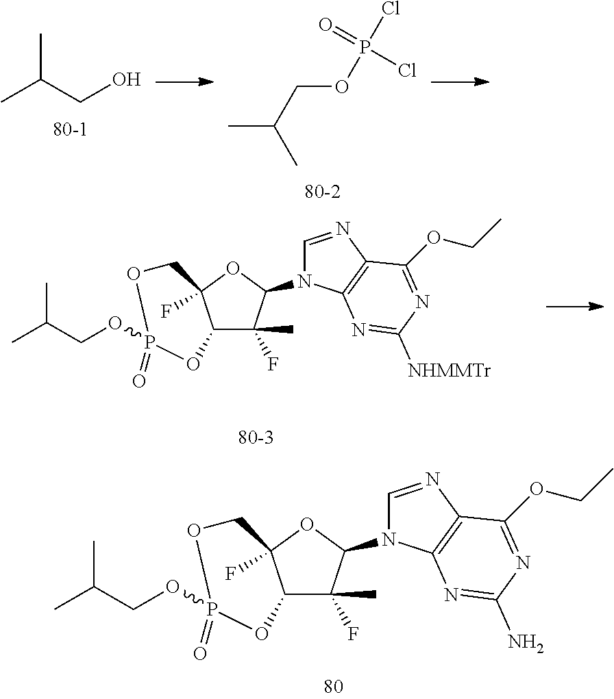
CC(CO)C.C(COP(=O)(Cl)Cl)(C)C.C12C(C)(F)C(N3C=NC4=C3N=C(N)N=C4OCC)OC1(F)COP(=O)(OCC(C)C)O2.C12C(C)(F)C(N3C=NC4=C3N=C([NHMMTr])N=C4OCC)OC1(F)COP(=O)(OCC(C)C)O2
